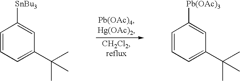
C1=CC=C(C(C)(C)C)C=C1[SnBu3].C1=CC=C(C(C)(C)C)C=C1[Pb(OAc)3]
